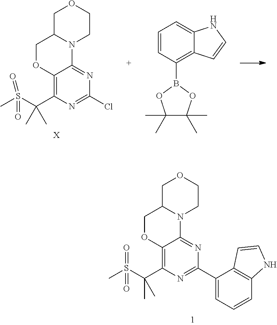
C12=C(C(S(C)(=O)=O)(C)C)N=C(C3=CC=CC4=C3C=CN4)N=C1N1C(CO2)COCC1.C12=C(C(S(C)(=O)=O)(C)C)N=C(Cl)N=C1N1C(CO2)COCC1.[X].C1=CC(B2OC(C)(C)C(C)(C)O2)=C2C(=C1)NC=C2
